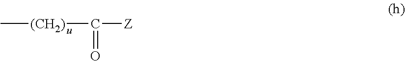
C[(CH2)]C([Z])=O
